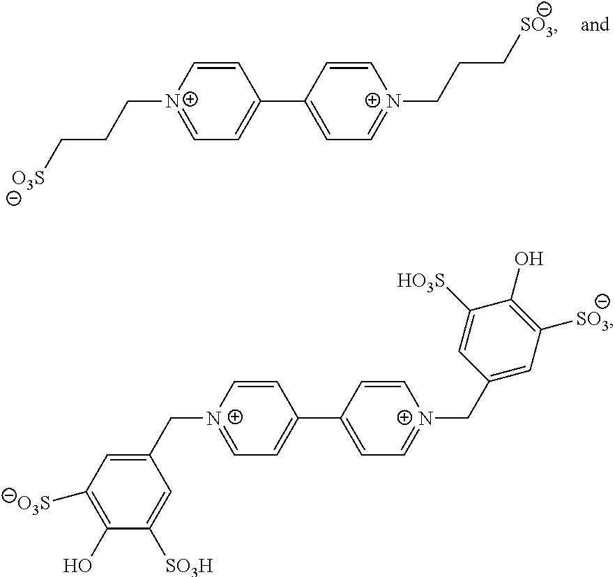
C1(C2=CC=[N+](CCC[SO3])C=C2)=CC=[N+](CCC[O3S])C=C1.C1(C2=CC=[N+](CC3=CC([SO3])=C(O)C([HO3S])=C3)C=C2)=CC=[N+](CC2=CC([O3S])=C(O)C([SO3H])=C2)C=C1
